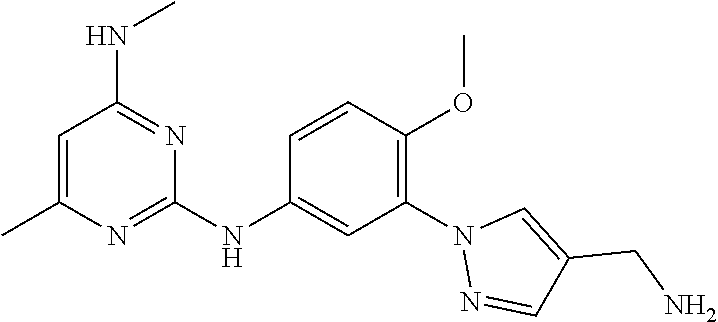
C1(N2N=CC(CN)=C2)=C(OC)C=CC(NC2=NC(C)=CC(NC)=N2)=C1
